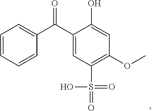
C1=CC=CC(C(C2=CC(S(O)(=O)=O)=C(OC)C=C2O)=O)=C1
